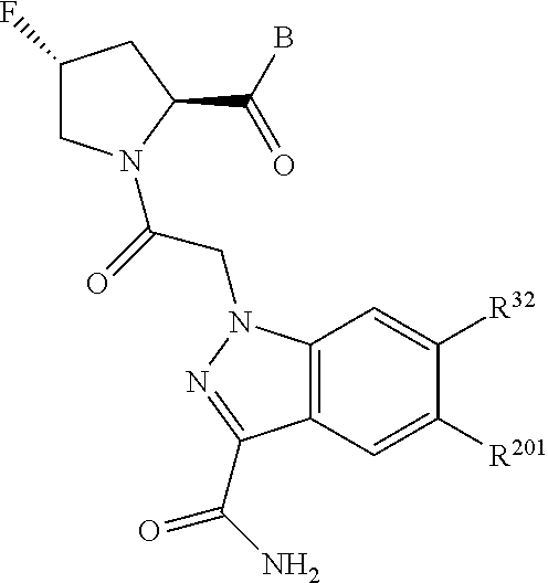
C1(F)CN(C(=O)CN2C3=C(C=C([R201])C([R32])=C3)C(C(=O)N)=N2)C(C(B)=O)C1
